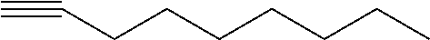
C(CCCCCC#C)C
